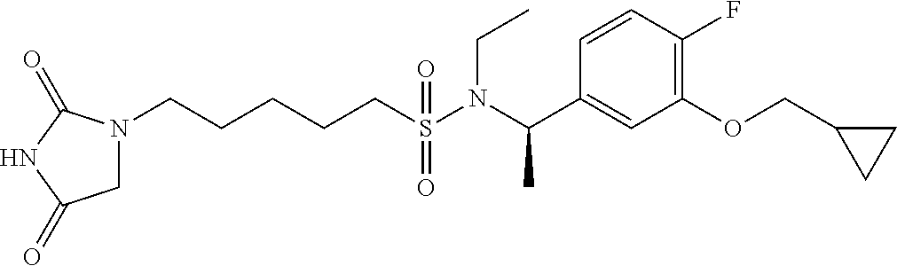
N1(CCCCCS(N(C(C2=CC(OCC3CC3)=C(F)C=C2)C)CC)(=O)=O)CC(=O)NC1=O
